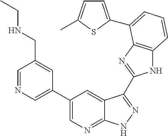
C1(C2=CN=CC(CNCC)=C2)=CN=C2C(=C1)C(C1=NC3=C(N1)C=CC=C3C1=CC=C(C)S1)=NN2
